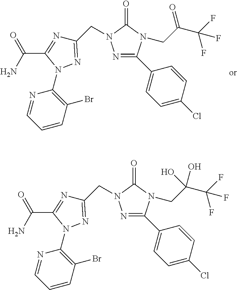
N1=CC=CC(Br)=C1N1C(C(N)=O)=NC(CN2N=C(C3=CC=C(Cl)C=C3)N(CC(C(F)(F)F)=O)C2=O)=N1.N1=CC=CC(Br)=C1N1C(C(N)=O)=NC(CN2N=C(C3=CC=C(Cl)C=C3)N(CC(C(F)(F)F)(O)O)C2=O)=N1
